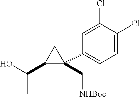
C1(C(O)C)C(C2=CC=C(Cl)C(Cl)=C2)(C[NHBoc])C1
